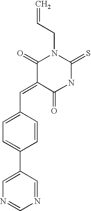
C1(=CC2=CC=C(C3=CN=CN=C3)C=C2)C(=O)NC(=S)N(CC=C)C1=O
